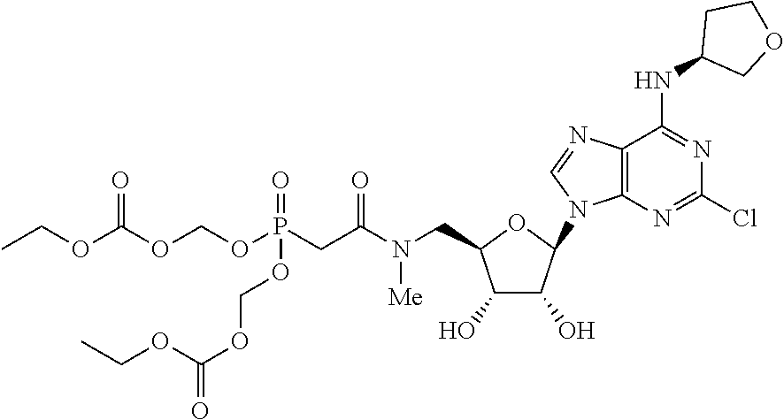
C1(O)C(O)C(N2C3=C(C(NC4COCC4)=NC(Cl)=N3)N=C2)OC1CN(C(CP(OCOC(OCC)=O)(=O)OCOC(OCC)=O)=O)[Me]
